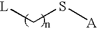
[L]CS[A]
